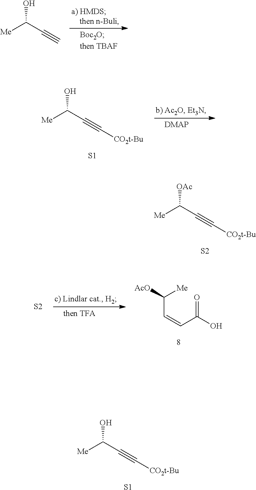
[Me]C(C#C[CO2t-Bu])[OAc].[S2].[Me]C(C#C[CO2t-Bu])O.[S1].[Me]C(C#C)O.[Me]C(C#C[CO2t-Bu])O.[S1].C(C=CC(=O)O)([Me])[AcO].[S2]
